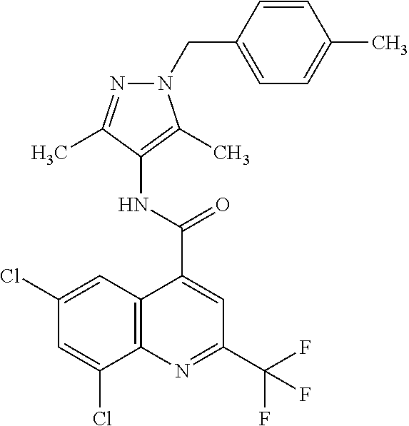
C12=C(N=C(C(F)(F)F)C=C1C(=O)NC1=C(C)N(CC3=CC=C(C)C=C3)N=C1C)C(Cl)=CC(Cl)=C2
